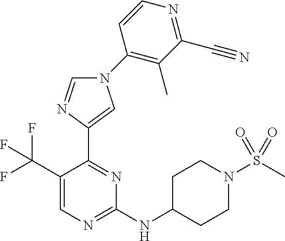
C1(NC2CCN(S(C)(=O)=O)CC2)=NC=C(C(F)(F)F)C(C2=CN(C3=C(C)C(C#N)=NC=C3)C=N2)=N1
